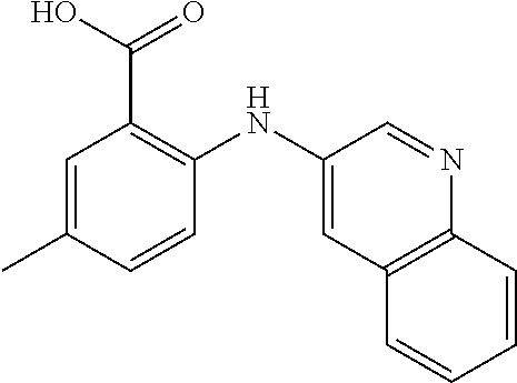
C1=C(C)C=CC(NC2=CC3=C(N=C2)C=CC=C3)=C1C(=O)O
